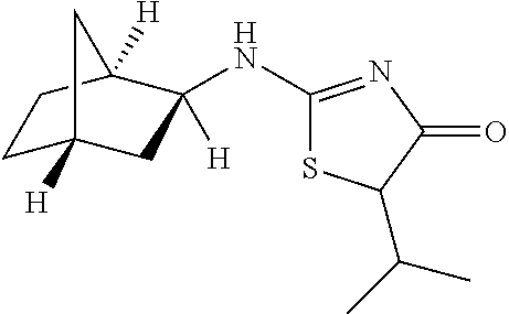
C1(NC2([H])CC3([H])CCC2([H])C3)=NC(=O)C(C(C)C)S1
